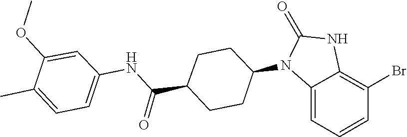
C1(=O)NC2=C(Br)C=CC=C2N1C1CCC(C(NC2=CC=C(C)C(OC)=C2)=O)CC1
